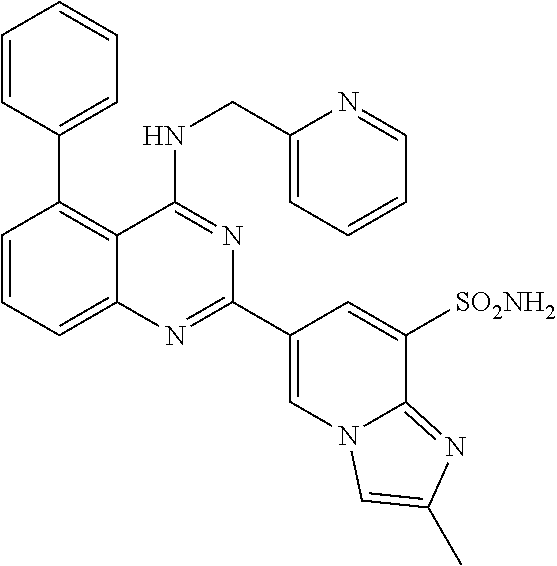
C1=CC=C2C(=C1C1=CC=CC=C1)C(NCC1=CC=CC=N1)=NC(C1=CN3C(=NC(C)=C3)C([SO2NH2])=C1)=N2
